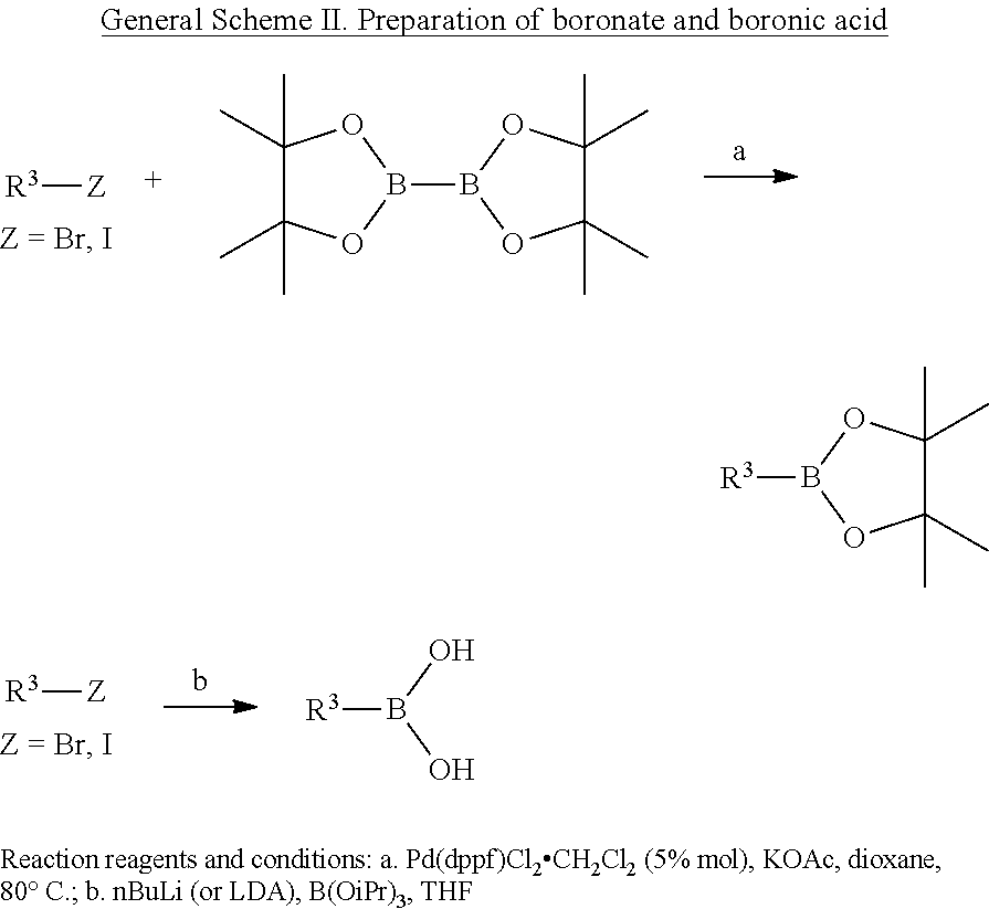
[R3][Z].B1(B2OC(C)(C)C(C)(C)O2)OC(C)(C)C(C)(C)O1.[R3][Z].[R3]B(O)O.[R3]B1OC(C)(C)C(C)(C)O1
